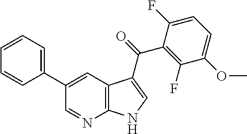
C1(C2=CC3=C(N=C2)NC=C3C(=O)C2=C(F)C(OC)=CC=C2F)=CC=CC=C1
